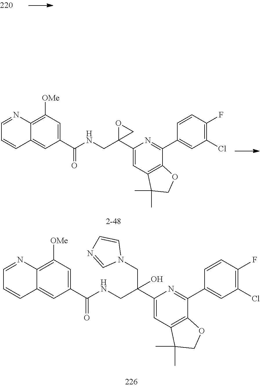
C1(C2(CNC(=O)C3=CC([OMe])=C4C(=C3)C=CC=N4)CO2)=CC2=C(C(C3=CC(Cl)=C(F)C=C3)=N1)OCC2(C)C.C1(C(CNC(=O)C2=CC([OMe])=C3C(=C2)C=CC=N3)(O)CN2C=CN=C2)=CC2=C(C(C3=CC(Cl)=C(F)C=C3)=N1)OCC2(C)C
